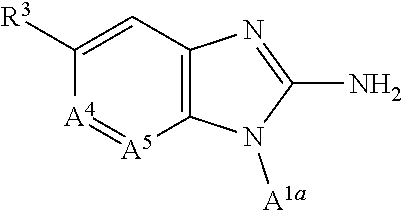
C12=C(N=C(N)N1[A1a])C=C([R3])[A4]=[A5]2
